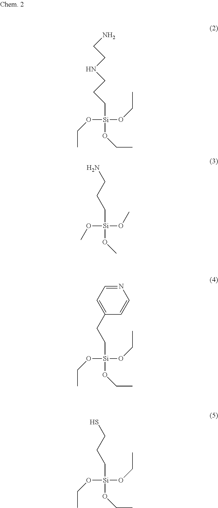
O([Si](OCC)(CCCNCCN)OCC)CC.O([Si](OC)(CCCN)OC)C.O([Si](OCC)(CCC1=CC=NC=C1)OCC)CC.O([Si](OCC)(CCCS)OCC)CC
